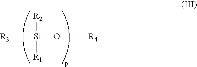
[R3][Si]([R2])([R1])O[R4]
